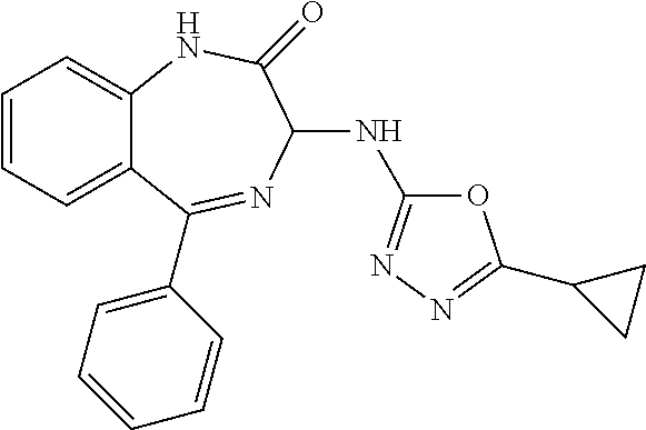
C1=CC=C2C(=C1)NC(=O)C(NC1=NN=C(C3CC3)O1)N=C2C1=CC=CC=C1
